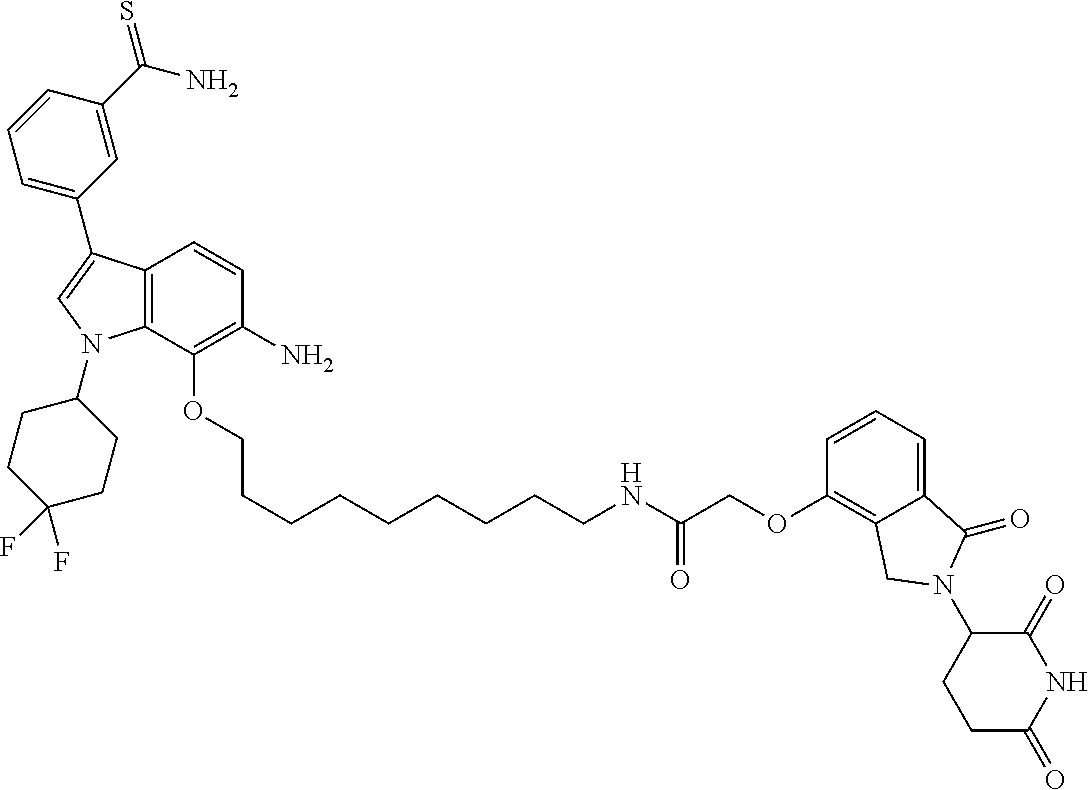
C12=C(C(OCCCCCCCCCNC(COC3=C4C(=CC=C3)C(=O)N(C3CCC(=O)NC3=O)C4)=O)=C(N)C=C1)N(C1CCC(F)(F)CC1)C=C2C1=CC=CC(C(N)=S)=C1
